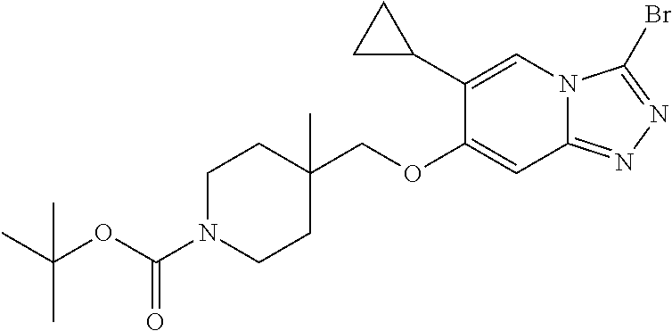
O(CC1(C)CCN(C(OC(C)(C)C)=O)CC1)C1=CC2=NN=C(Br)N2C=C1C1CC1
